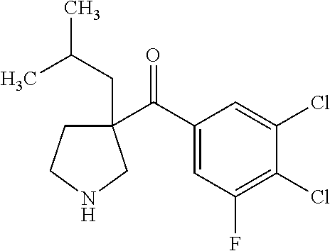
C1(CC(C)C)(C(C2=CC(F)=C(Cl)C(Cl)=C2)=O)CCNC1
